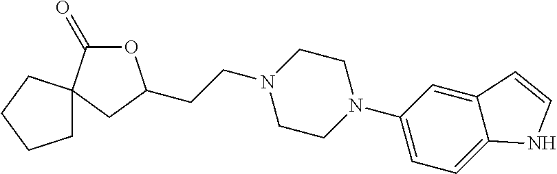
O1C(=O)C2(CC1CCN1CCN(C3=CC=C4C(=C3)C=CN4)CC1)CCCC2
